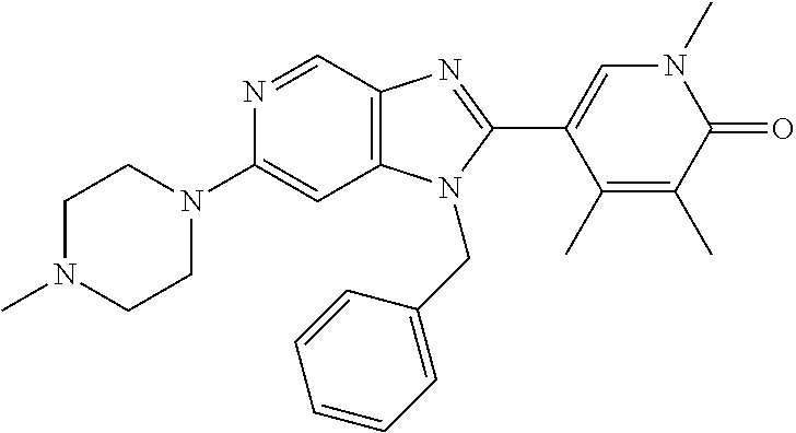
N1=CC2=C(C=C1N1CCN(C)CC1)N(CC1=CC=CC=C1)C(C1=CN(C)C(=O)C(C)=C1C)=N2
